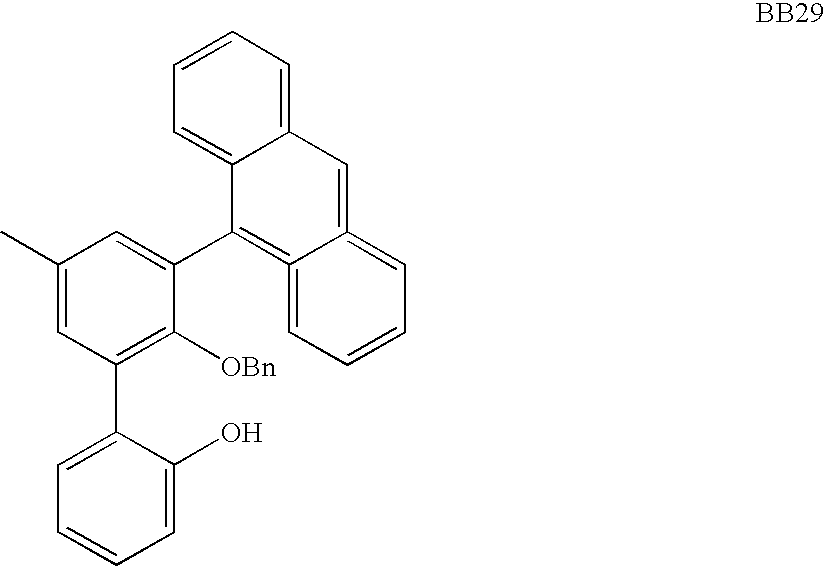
C1=C(O)C(C2=C([OBn])C(C3=C4=CC=CC=C4=CC4=CC=CC=C34)=CC(C)=C2)=CC=C1
